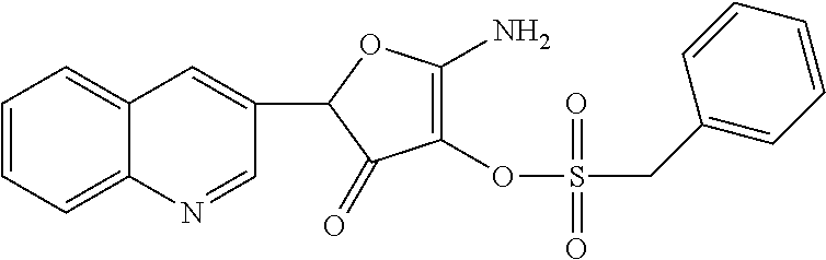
C1(OS(=O)(CC2=CC=CC=C2)=O)=C(N)OC(C2=CC3=CC=CC=C3N=C2)C1=O
